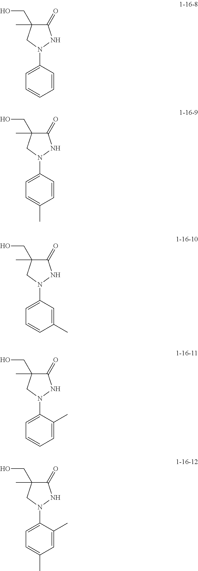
C1(=O)C(CO)(C)CN(C2=CC=CC=C2)N1.C1(=O)C(CO)(C)CN(C2=CC=C(C)C=C2)N1.C1(=O)C(CO)(C)CN(C2=CC=CC(C)=C2)N1.C1(=O)C(CO)(C)CN(C2=CC=CC=C2C)N1.C1(=O)C(CO)(C)CN(C2=CC=C(C)C=C2C)N1
